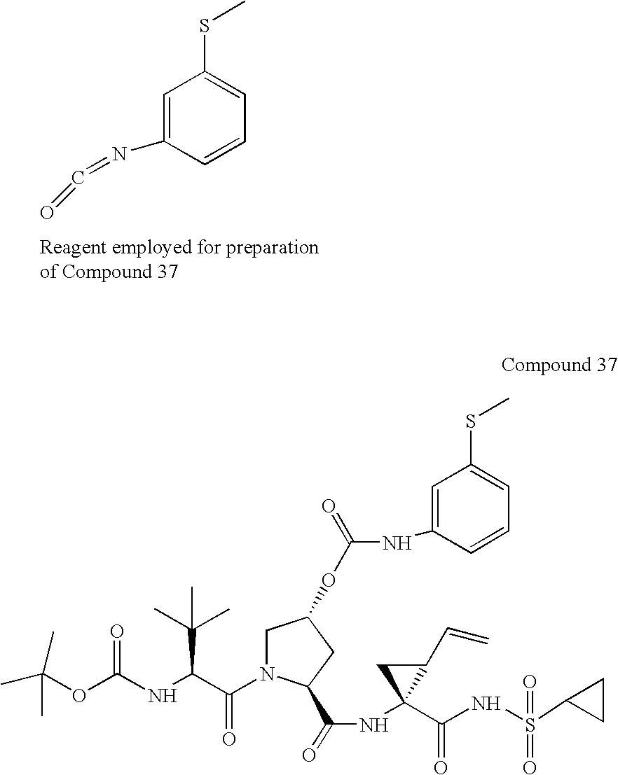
C1=CC(N=C=O)=CC(SC)=C1.CC(OC(NC(C(N1CC(OC(=O)NC2=CC(SC)=CC=C2)CC1C(=O)NC1(C(=O)NS(=O)(C2CC2)=O)C(C=C)C1)=O)C(C)(C)C)=O)(C)C
